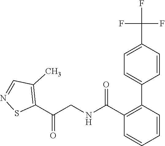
C1(C(=O)NCC(C2=C(C)C=NS2)=O)=C(C2=CC=C(C(F)(F)F)C=C2)C=CC=C1
